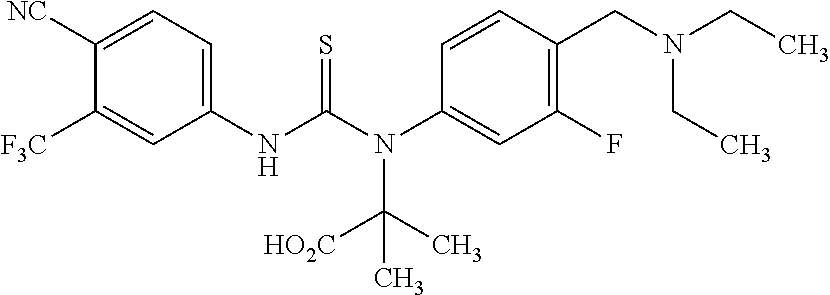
C1(NC(N(C2=CC(F)=C(CN(CC)CC)C=C2)C([HO2C])(C)C)=S)=CC=C([NC])C([F3C])=C1
